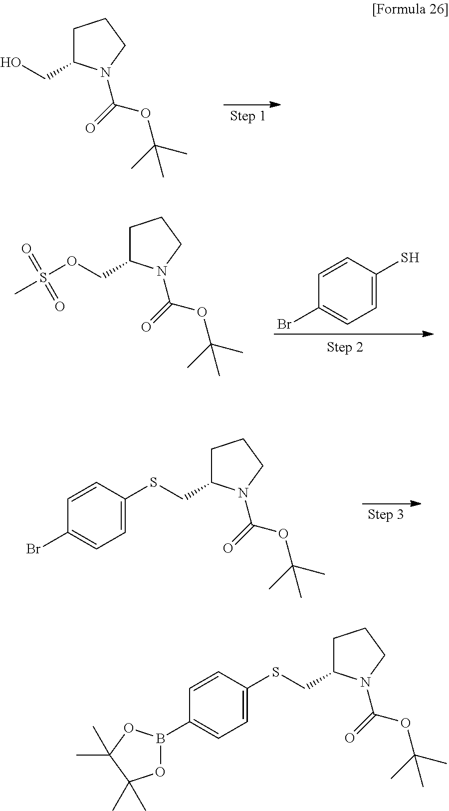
C1C(CO)N(C(OC(C)(C)C)=O)CC1.C1C(COS(C)(=O)=O)N(C(OC(C)(C)C)=O)CC1.C1=C(S)C=CC(Br)=C1.C1C(CSC2=CC=C(Br)C=C2)N(C(OC(C)(C)C)=O)CC1.C1C(CSC2=CC=C(B3OC(C)(C)C(C)(C)O3)C=C2)N(C(OC(C)(C)C)=O)CC1
